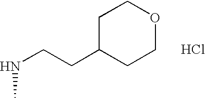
CNCCC1CCOCC1.Cl
